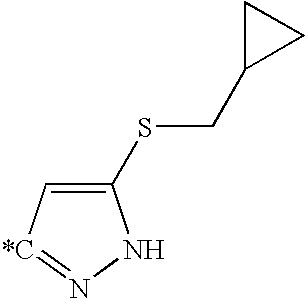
C1(SCC2CC2)=C[*C]=NN1
